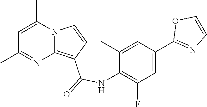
C1=C(C)N2C(=C(C(=O)NC3=C(F)C=C(C4=NC=CO4)C=C3C)C=C2)N=C1C
